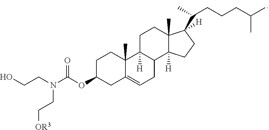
C1C(OC(N(CCO)CC[OR3])=O)CC2=CCC3C([H])(C2(C)C1)CCC1(C)C3([H])CCC1([H])C(C)CCCC(C)C
